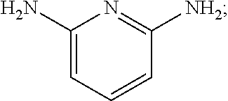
C1=C(N)N=C([NH2])C=C1
